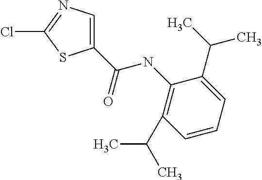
ClC1=NC=C(C(=O)NC2=C(C(C)C)C=CC=C2C(C)C)S1
